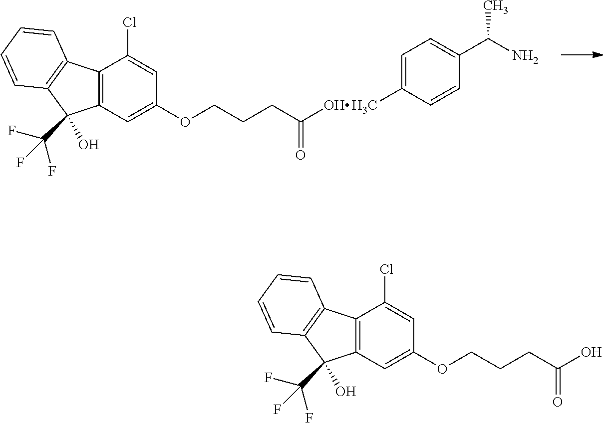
C1=C(C)C=CC(C(N)C)=C1.C12=C(C=C(OCCCC(O)=O)C=C1Cl)C(O)(C(F)(F)F)C1=C2C=CC=C1.C12=C(C=C(OCCCC(O)=O)C=C1Cl)C(O)(C(F)(F)F)C1=C2C=CC=C1
